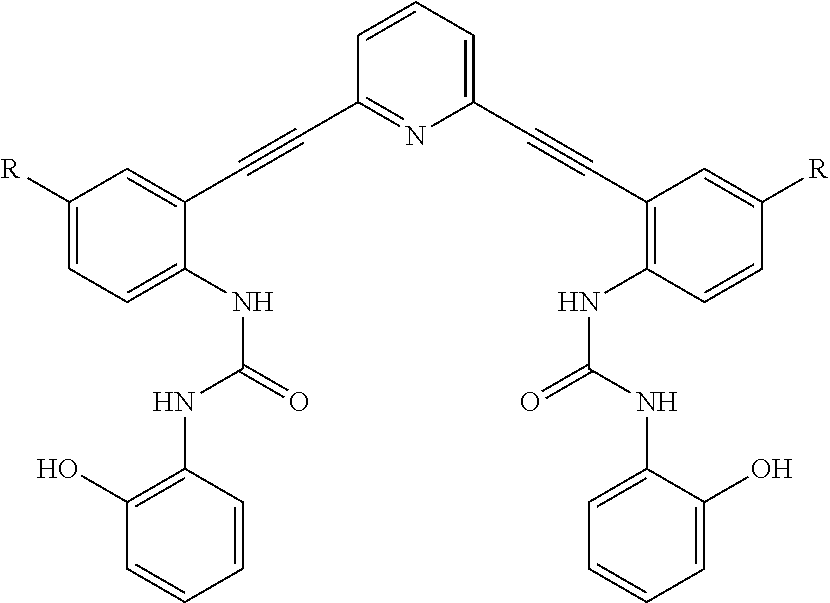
C1([R])=CC=C(NC(NC2=C(O)C=CC=C2)=O)C(C#CC2=NC(C#CC3=C(NC(=O)NC4=CC=CC=C4O)C=CC([R])=C3)=CC=C2)=C1
